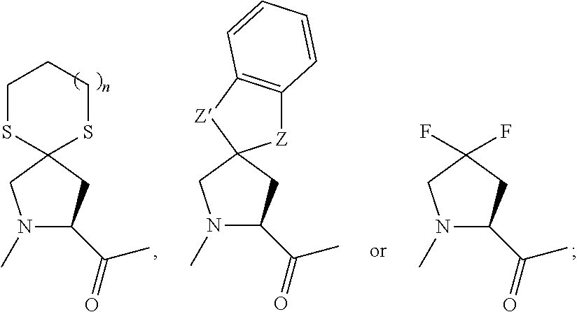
N1(C)C(C(=O)C)CC(F)(F)C1.N1(C)C(C(=O)C)CC2(C1)SCCCS2.N1(C)C(C(=O)C)CC2(C1)[Z]C1=C([Z]2)C=CC=C1
